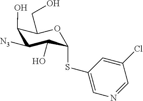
C1([N3])C(O)C(SC2=CN=CC(Cl)=C2)OC(CO)C1O
